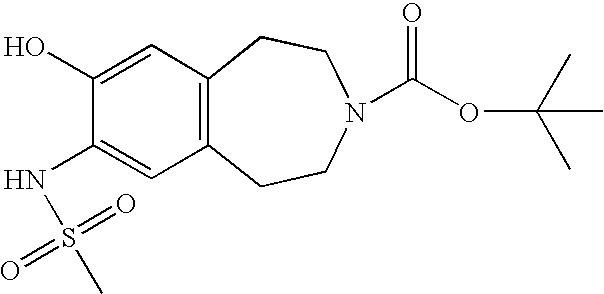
C1(O)=CC2=C(C=C1NS(=O)(=O)C)CCN(C(OC(C)(C)C)=O)CC2
